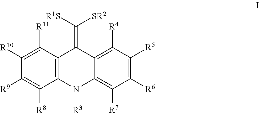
C12=C(C([R11])=C([R10])C([R9])=C1[R8])C(=C([R1S])[SR2])C1=C([R4])C([R5])=C([R6])C([R7])=C1N2[R3]
